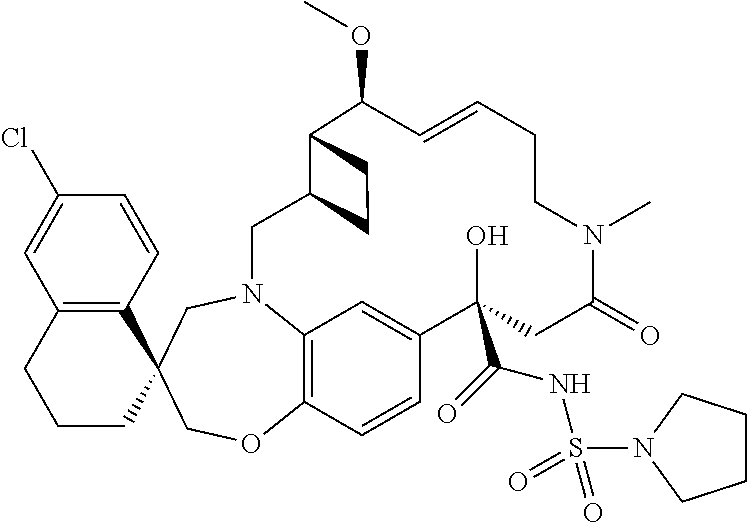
C12=C(C=CC(Cl)=C1)C1(CCC2)COC2=C3N(C1)CC1C(C(OC)C=CCCN(C)C(=O)CC(C(=O)NS(=O)(=O)N4CCCC4)(O)C(=C3)C=C2)CC1
